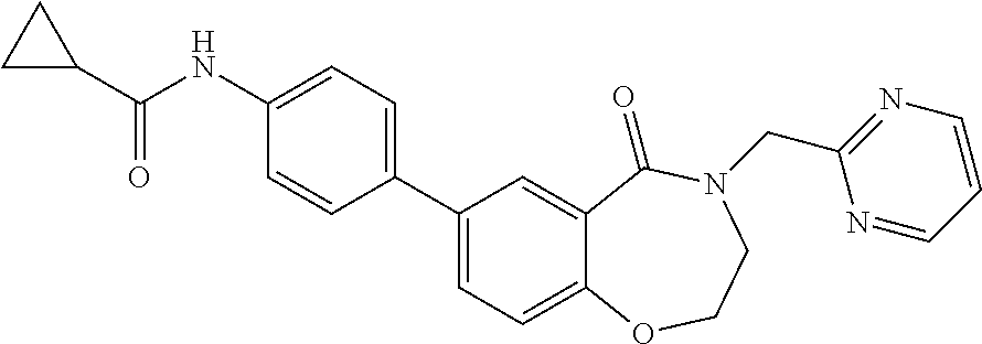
C1=CC(C2=CC=C3C(=C2)C(=O)N(CC2=NC=CC=N2)CCO3)=CC=C1NC(C1CC1)=O
